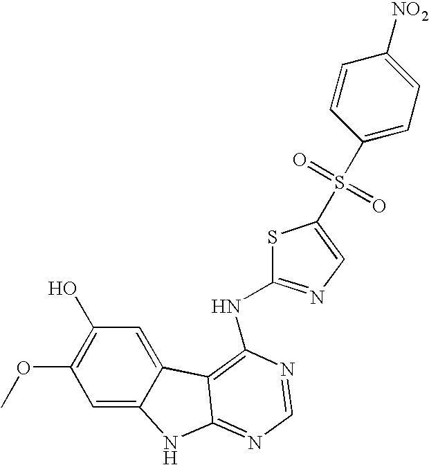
N(C1=NC=C(S(C2=CC=C([NO2])C=C2)(=O)=O)S1)C1=C2C3=CC(O)=C(OC)C=C3NC2=NC=N1
